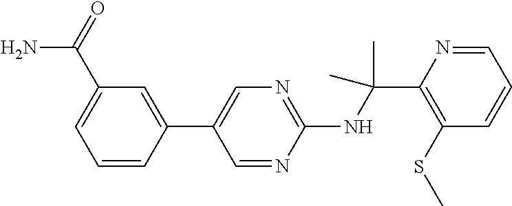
C1(NC(C2=C(SC)C=CC=N2)(C)C)=NC=C(C2=CC(C(=O)N)=CC=C2)C=N1
